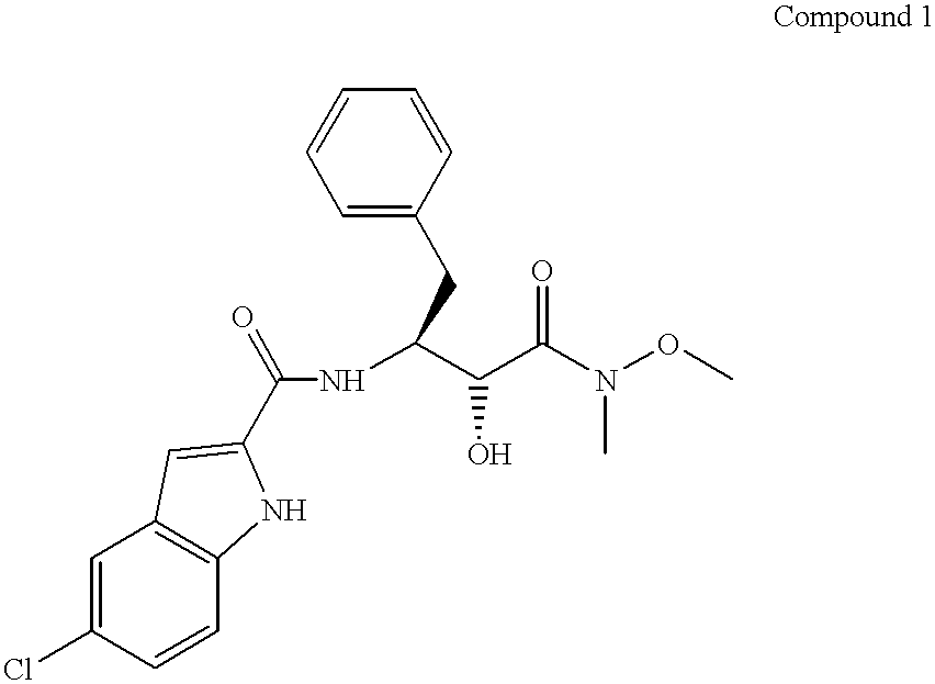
C1=CC=C(CC(NC(C2=CC3=C(C=CC(Cl)=C3)N2)=O)C(C(N(OC)C)=O)O)C=C1
